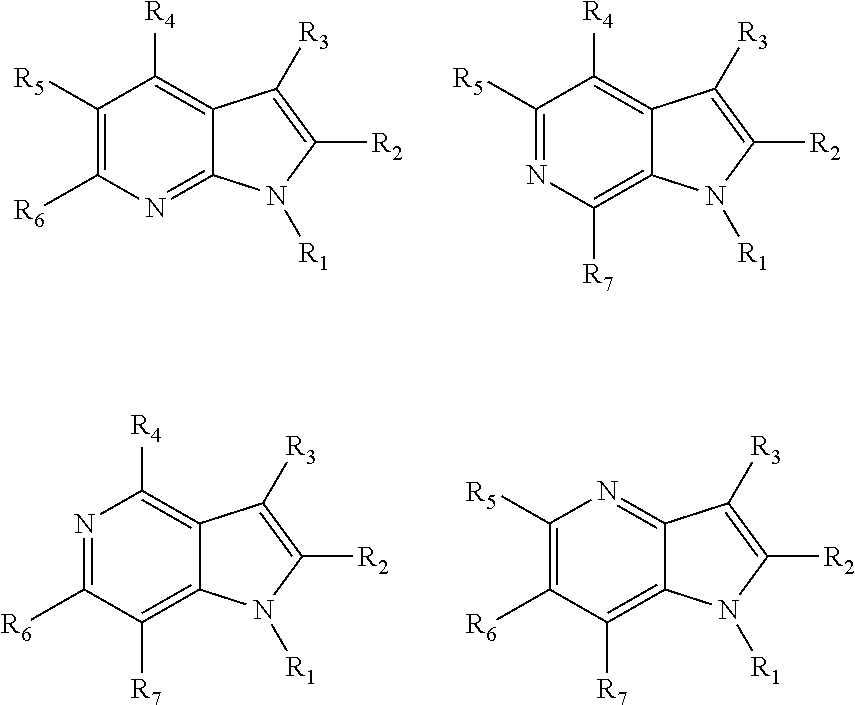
C1([R5])=C([R6])N=C2C(=C1[R4])C([R3])=C([R2])N2[R1].C1([R5])=NC([R7])=C2C(=C1[R4])C([R3])=C([R2])N2[R1].C1([R5])=C([R6])C([R7])=C2C(=N1)C([R3])=C([R2])N2[R1].N1=C([R6])C([R7])=C2C(=C1[R4])C([R3])=C([R2])N2[R1]
